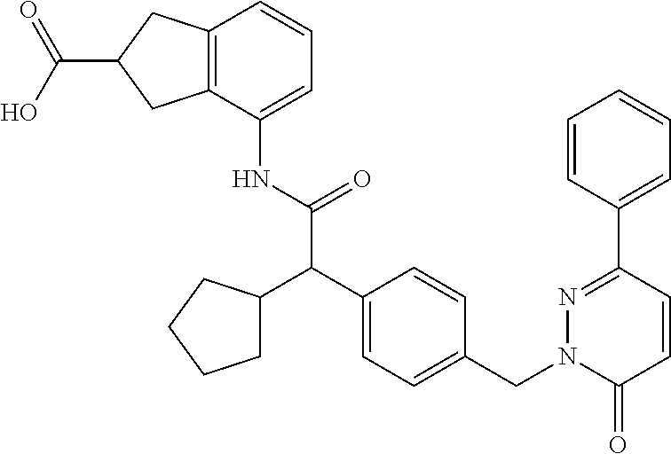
C1(NC(C(C2=CC=C(CN3C(=O)C=CC(C4=CC=CC=C4)=N3)C=C2)C2CCCC2)=O)=CC=CC2=C1CC(C(O)=O)C2
